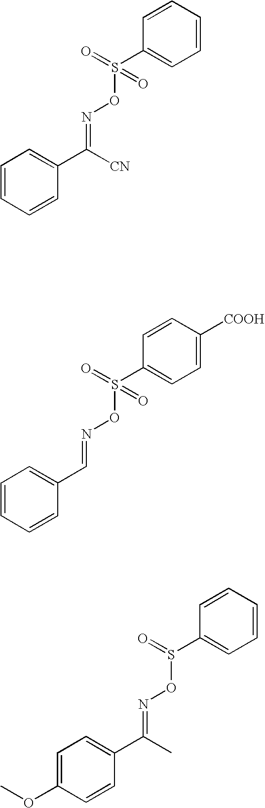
C1=CC=CC(C([CN])=NOS(C2=CC=CC=C2)(=O)=O)=C1.C1=CC=CC(C=NOS(C2=CC=C([COOH])C=C2)(=O)=O)=C1.C1=C(OC)C=CC(C(=NOS(C2=CC=CC=C2)=O)C)=C1
